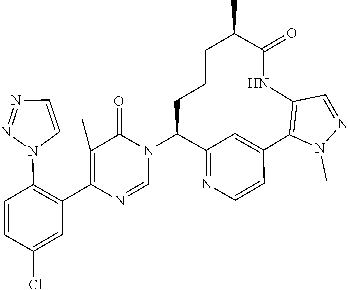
C1=NC(C2=C(N3C=CN=N3)C=CC(Cl)=C2)=C(C)C(=O)N1C1C2=NC=CC(=C2)C2=C(C=NN2C)NC(=O)C(C)CCC1
